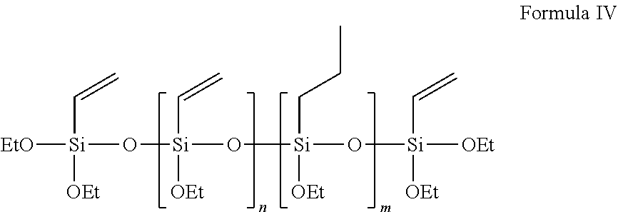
[Si](O[Si](O[Si](O[Si]([OEt])(C=C)[OEt])([OEt])CCC)([OEt])C=C)([EtO])([OEt])C=C
